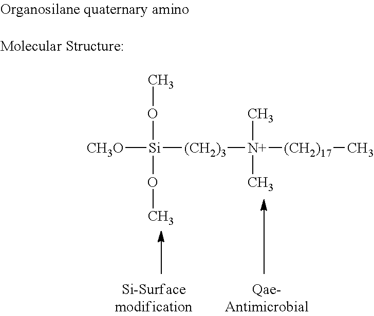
[CH3O][Si]([(CH2)3][N+]([(CH2)17]C)(C)C)(OC)OC
